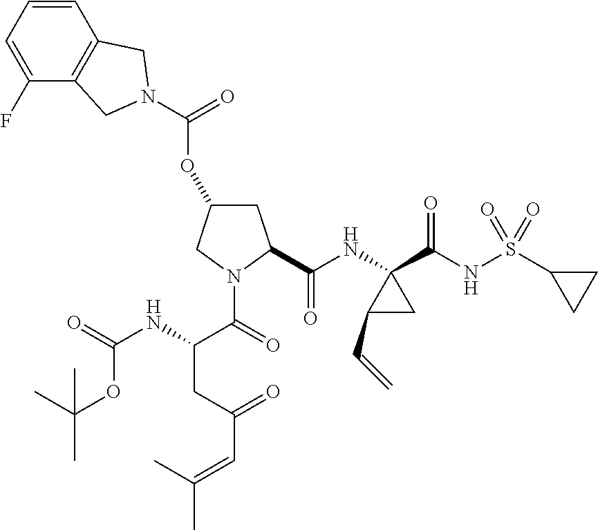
O(C1CC(C(NC2(C(NS(C3CC3)(=O)=O)=O)C(C=C)C2)=O)N(C(=O)C(NC(=O)OC(C)(C)C)CC(C=C(C)C)=O)C1)C(=O)N1CC2=C(C=CC=C2F)C1
